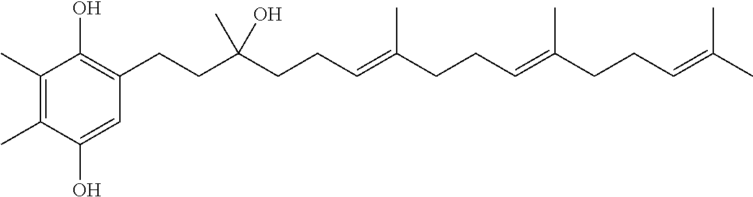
C1(C)=C(C)C(O)=CC(CCC(CCC=C(CCC=C(CCC=C(C)C)C)C)(O)C)=C1O
